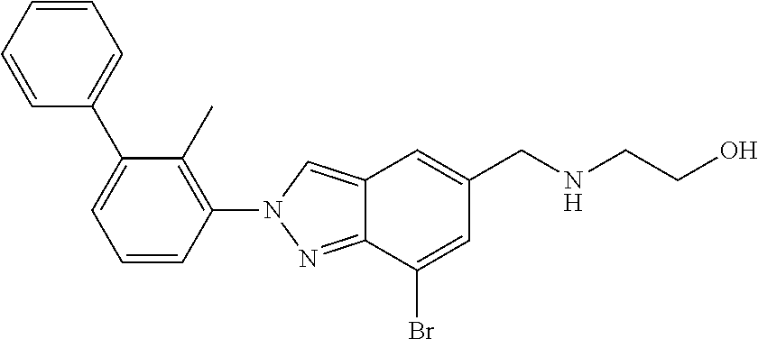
C12=CN(C3=C(C)C(C4=CC=CC=C4)=CC=C3)N=C1C(Br)=CC(CNCCO)=C2
